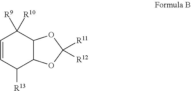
C1=CC([R13])C2C(C1([R9])[R10])OC([R11])([R12])O2
